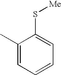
C1(C)=CC=CC=C1S[Me]
